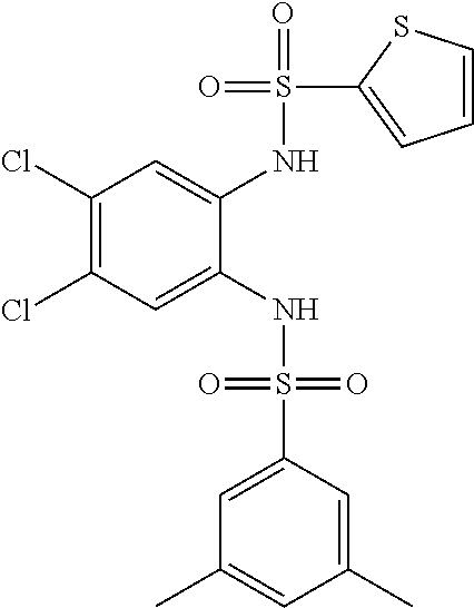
C1(Cl)=C(Cl)C=C(NS(=O)(=O)C2=CC(C)=CC(C)=C2)C(NS(=O)(C2=CC=CS2)=O)=C1
